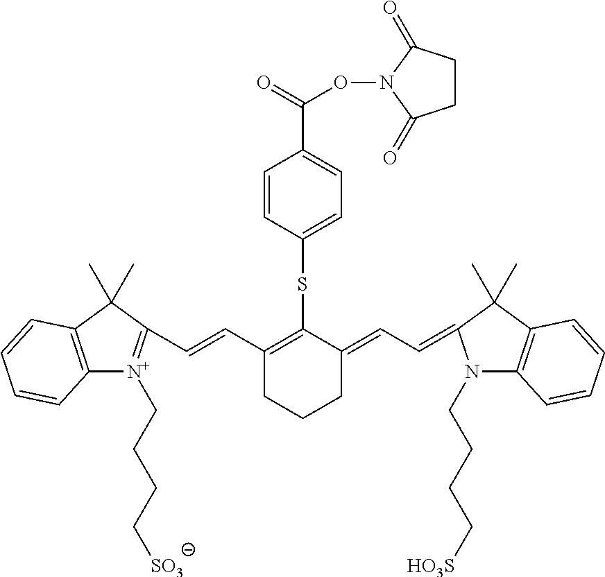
C1(C=CC2=[N+](CCCC[SO3])C3=C(C2(C)C)C=CC=C3)=C(SC2=CC=C(C(=O)ON3C(=O)CCC3=O)C=C2)C(=CC=C2N(CCCC[HO3S])C3=C(C2(C)C)C=CC=C3)CCC1
